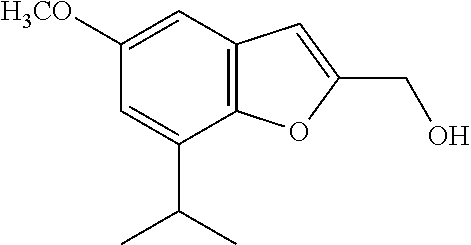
C12=C(C=C([H3CO])C=C1C(C)C)C=C(CO)O2
